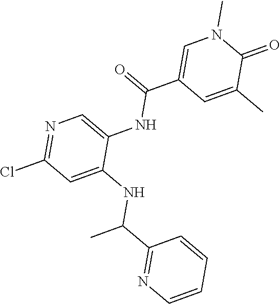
C1=C(C(=O)NC2=CN=C(Cl)C=C2NC(C)C2=NC=CC=C2)C=C(C)C(=O)N1C
